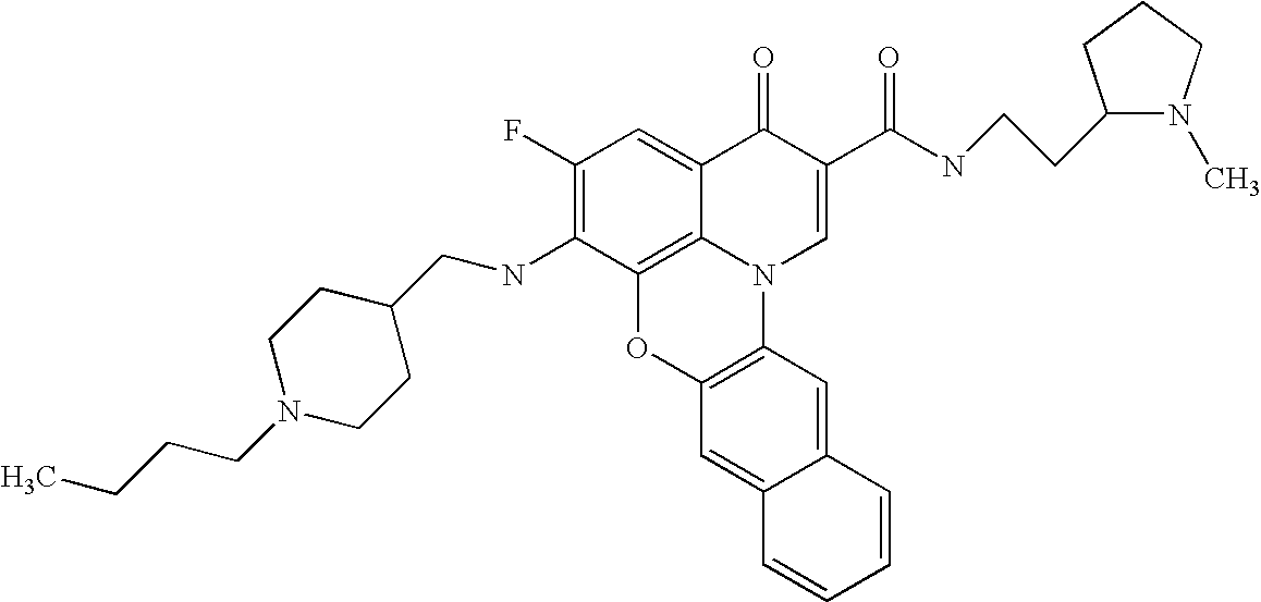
C1(F)=C(NCC2CCN(CCCC)CC2)C2=C3C(=C1)C(=O)C(C(NCCC1N(C)CCC1)=O)=CN3C1=C(O2)C=C2C(=C1)C=CC=C2
